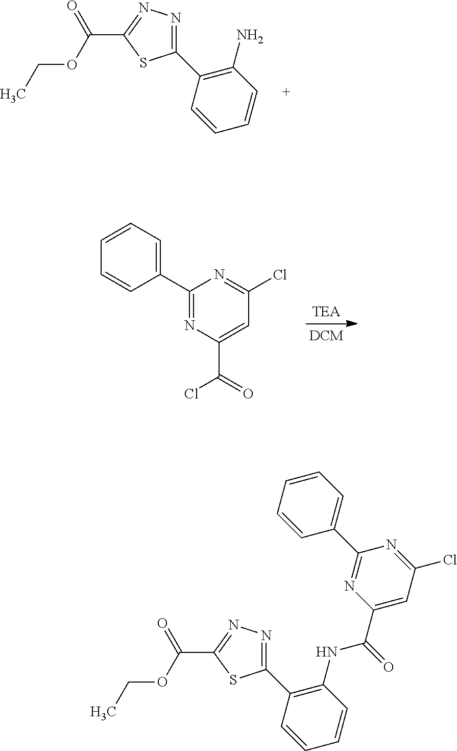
C1(N)=C(C2=NN=C(C(OCC)=O)S2)C=CC=C1.[TEA].[DCM].C1(C2=CC=CC=C2)=NC(C(=O)Cl)=CC(Cl)=N1.C1(C(=O)NC2=C(C3=NN=C(C(OCC)=O)S3)C=CC=C2)=CC(Cl)=NC(C2=CC=CC=C2)=N1
